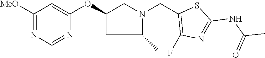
C1(OC2=CC([MeO])=NC=N2)CC(C)N(CC2=C(F)N=C(NC(=O)C)S2)C1
